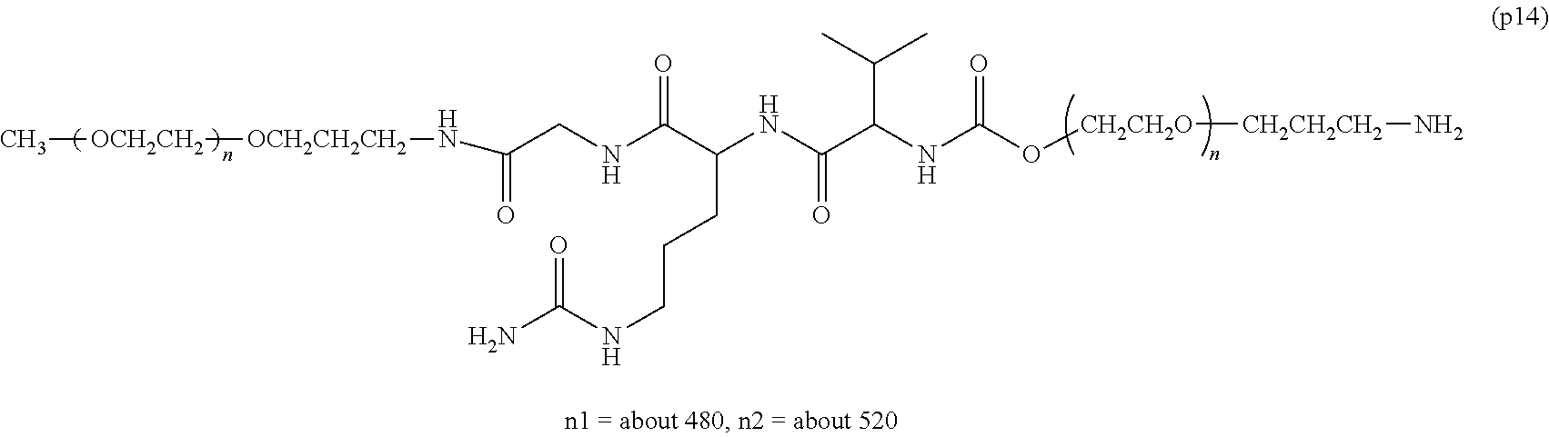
[OCH2CH2CH2]([OCH2CH2]C)NC(CNC(C(NC(C(NC(O[CH2CH2O][CH2CH2CH2]N)=O)C(C)C)=O)CCCNC(N)=O)=O)=O
